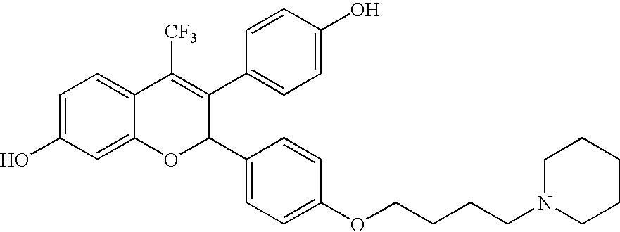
C1=C(O)C=C2C(=C1)C([CF3])=C(C1=CC=C(O)C=C1)C(C1=CC=C(OCCCCN3CCCCC3)C=C1)O2
